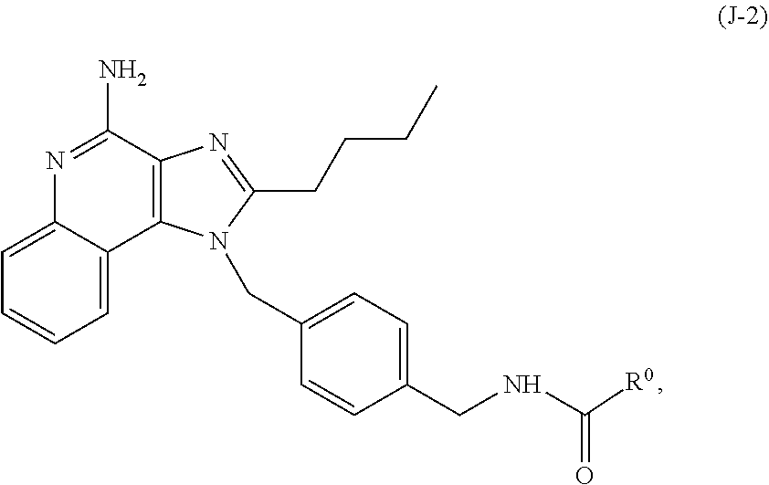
N1=C(N)C2=C(C3=CC=CC=C13)N(CC1=CC=C(CNC(=O)[R0])C=C1)C(CCCC)=N2
